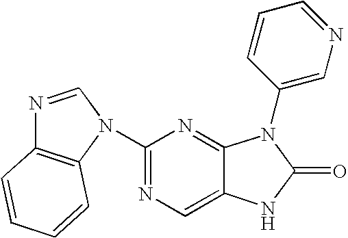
C1(N2C3=C(N=C2)C=CC=C3)=NC=C2C(=N1)N(C1=CN=CC=C1)C(=O)N2
